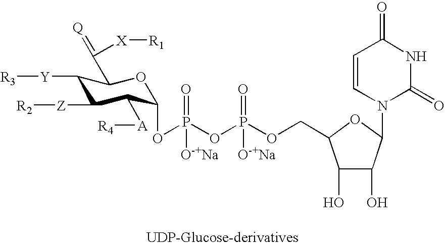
C1=CN(C2C(O)C(O)C(COP(OP(OC3C([A][R4])C([Z][R2])C([Y][R3])C(C(=[Q])[X][R1])O3)(=O)[O-+Na])(=O)[O-+Na])O2)C(=O)NC1=O
